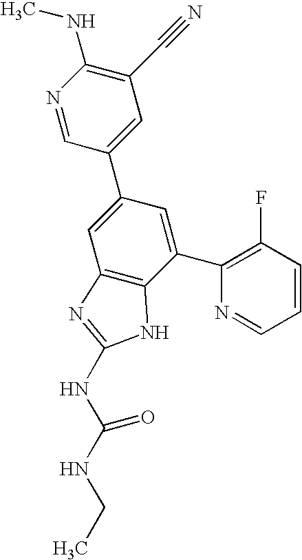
N1=CC(C2=CC3=C(C(C4=C(F)C=CC=N4)=C2)NC(NC(NCC)=O)=N3)=CC(C#N)=C1NC
